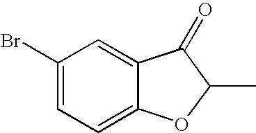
C1(Br)=CC=C2C(=C1)C(=O)C(C)O2
